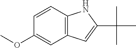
C12=C(C=CC(OC)=C1)NC(C(C)(C)C)=C2
